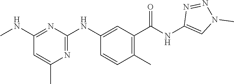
N1=C(NC2=CC(C(NC3=CN(C)N=N3)=O)=C(C)C=C2)N=C(NC)C=C1C
